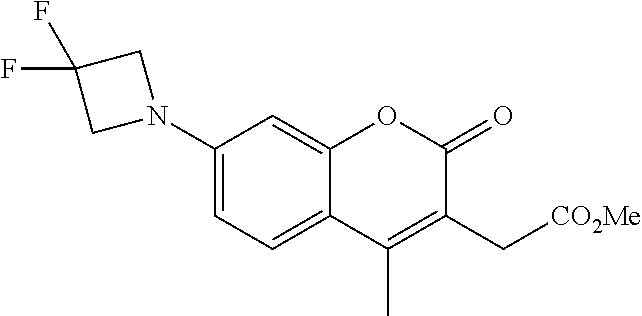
C1(N2CC(F)(F)C2)=CC=C2C(=C1)OC(=O)C(C[CO2Me])=C2C
